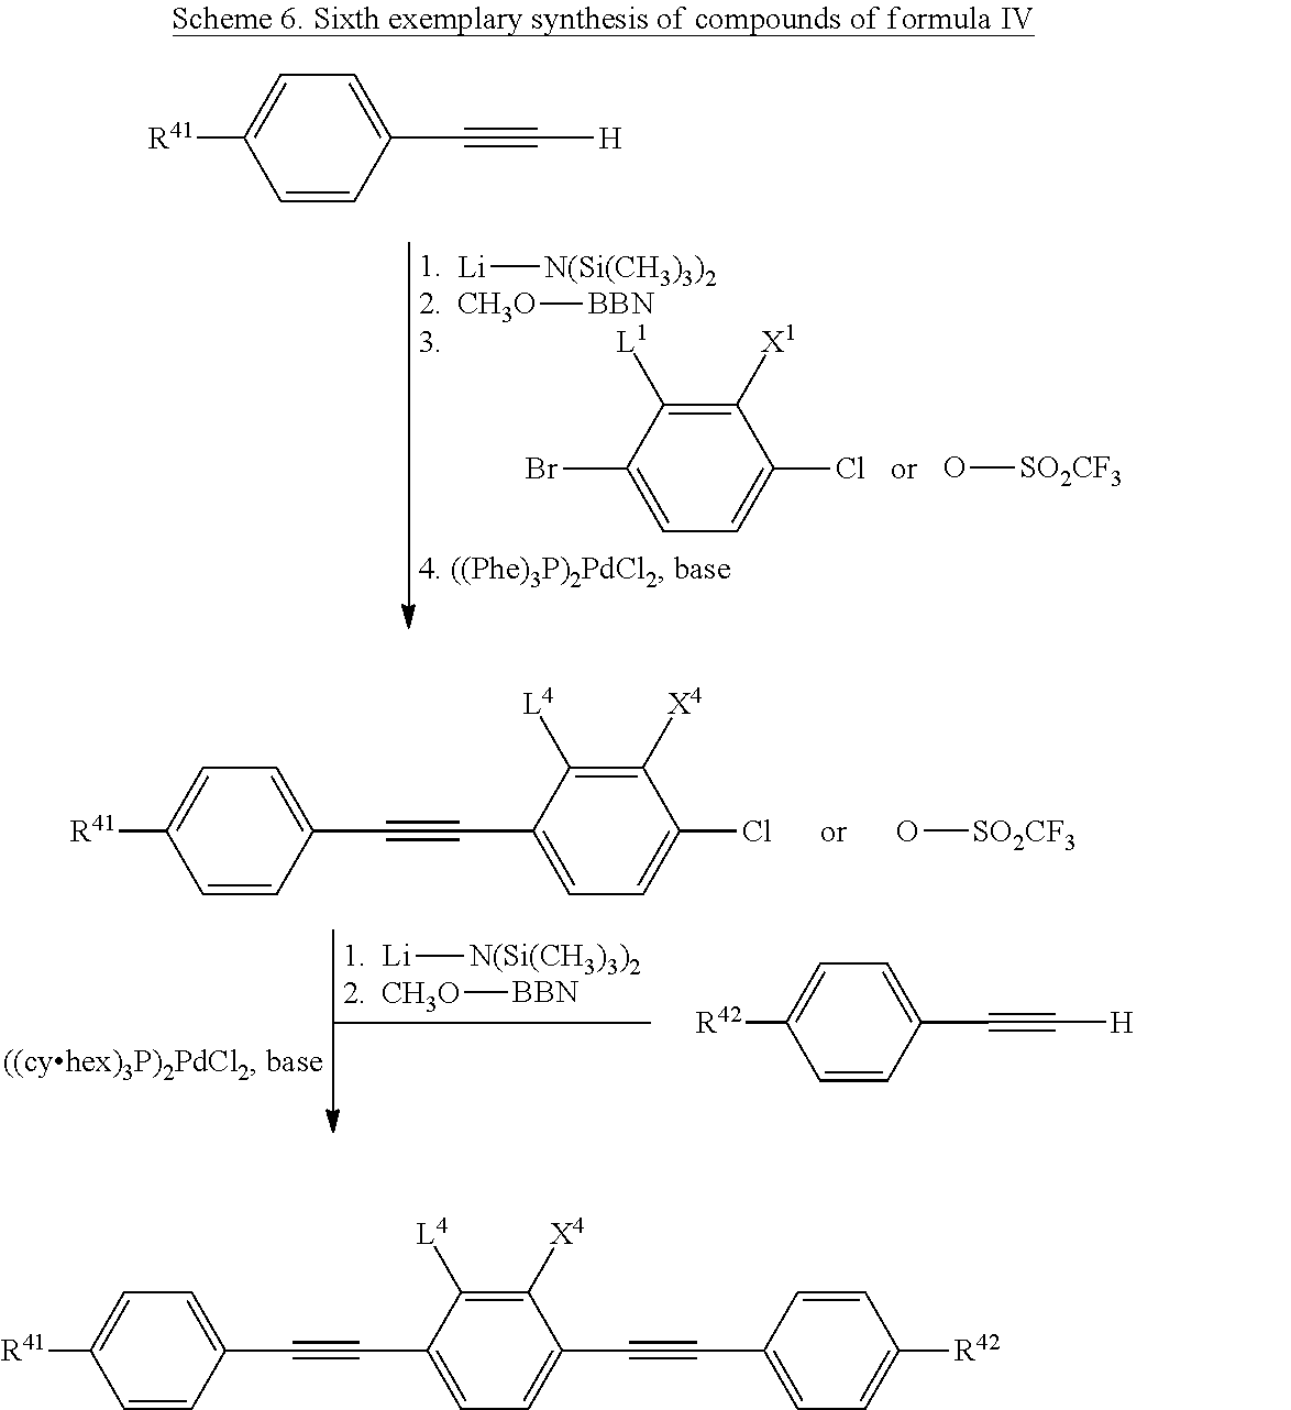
[Li][N(Si(CH3)3)2].[CH3O][BBN].C1=CC(C#CC2=CC=C(Cl)C([X4])=C2[L4])=CC=C1[R41].O[SO2CF3].C1=CC(C#C[H])=CC=C1[R42].[Li][N(Si(CH3)3)2].[CH3O][BBN].C1([X1])=C([L1])C(Br)=CC=C1Cl.C1=CC(C#C[H])=CC=C1[R41].O[SO2CF3].C1=CC(C#CC2=CC=C(C#CC3=CC=C([R42])C=C3)C([X4])=C2[L4])=CC=C1[R41]
